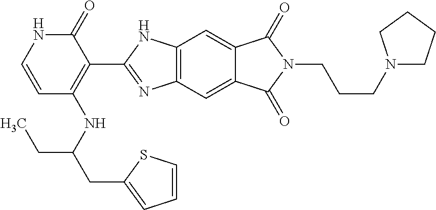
C1=CC(NC(CC2=CC=CS2)CC)=C(C2=NC3=C(N2)C=C2C(=C3)C(=O)N(CCCN3CCCC3)C2=O)C(=O)N1
